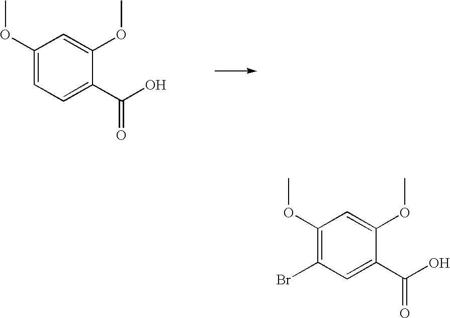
C1(OC)=CC=C(C(=O)O)C(OC)=C1.C1(OC)=C(Br)C=C(C(=O)O)C(OC)=C1
